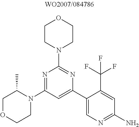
N1=C(N2C(C)COCC2)C=C(C2=CN=C(N)C=C2C(F)(F)F)N=C1N1CCOCC1
